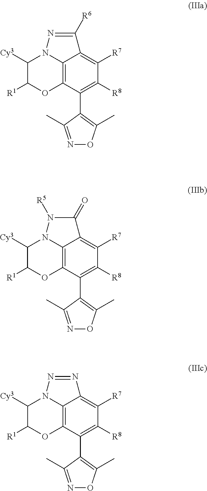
C12=C3C(C4=C(C)ON=C4C)=C([R8])C([R7])=C1N=NN2C([Cy3])C([R1])O3.C12=C3C(C4=C(C)ON=C4C)=C([R8])C([R7])=C1C(=O)N([R5])N2C([Cy3])C([R1])O3.C12=C3C(C4=C(C)ON=C4C)=C([R8])C([R7])=C1C([R6])=NN2C([Cy3])C([R1])O3
